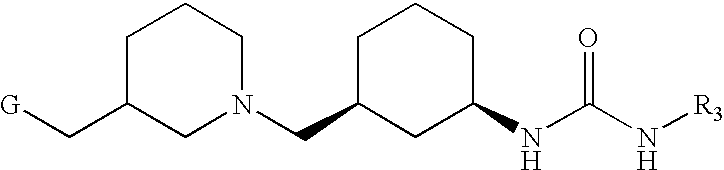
C1C(C[G])CN(CC2CC(NC(=O)N[R3])CCC2)CC1
